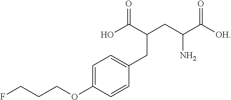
C1=C(OCCCF)C=CC(CC(CC(C([OH])=O)N)C(O)=O)=C1
